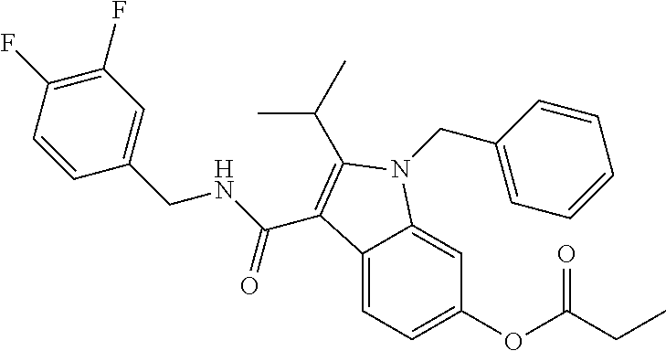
C12=CC=C(OC(CC)=O)C=C1N(CC1=CC=CC=C1)C(C(C)C)=C2C(NCC1=CC(F)=C(F)C=C1)=O
